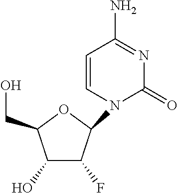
C1(O)C(F)C(N2C(=O)N=C(N)C=C2)OC1CO
